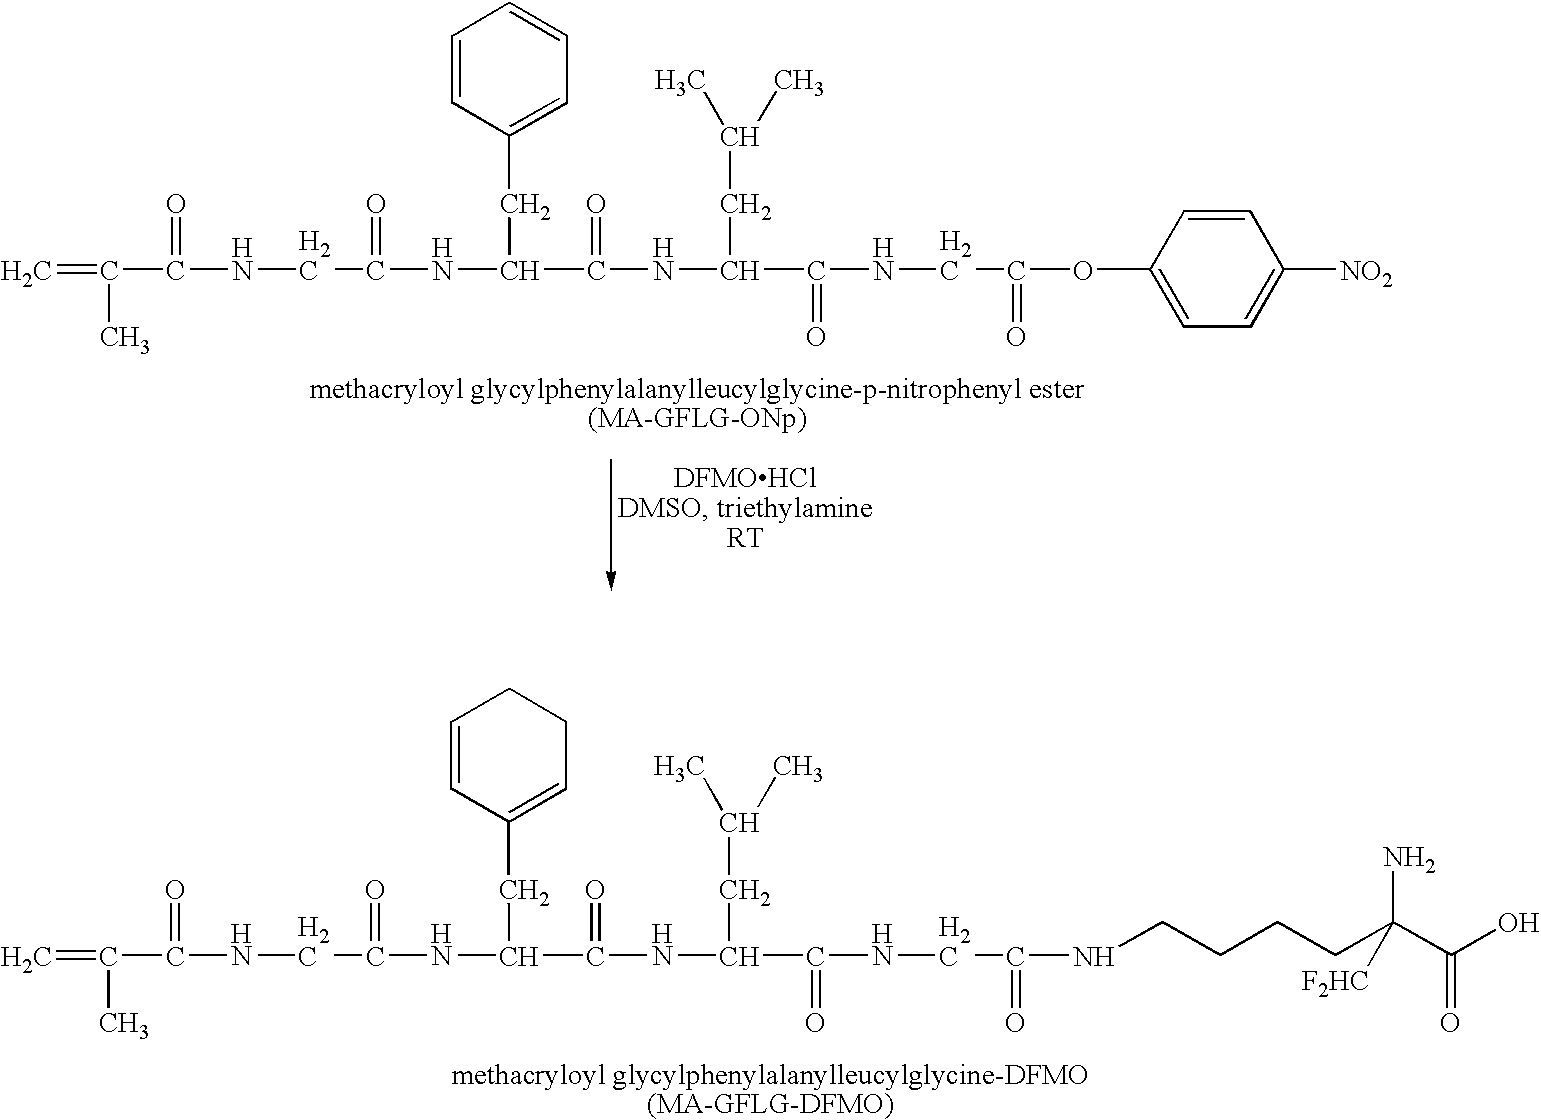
C=C(C)C(NCC(NC(C(NC(C(NCC(OC1=CC=C([NO2])C=C1)=O)=O)CC(C)C)=O)CC1=CC=CC=C1)=O)=O.C=C(C)C(NCC(NC(C(NC(C(NCC(NCCCCC(C(O)=O)([F2HC])N)=O)=O)CC(C)C)=O)CC1=CCCC=C1)=O)=O
